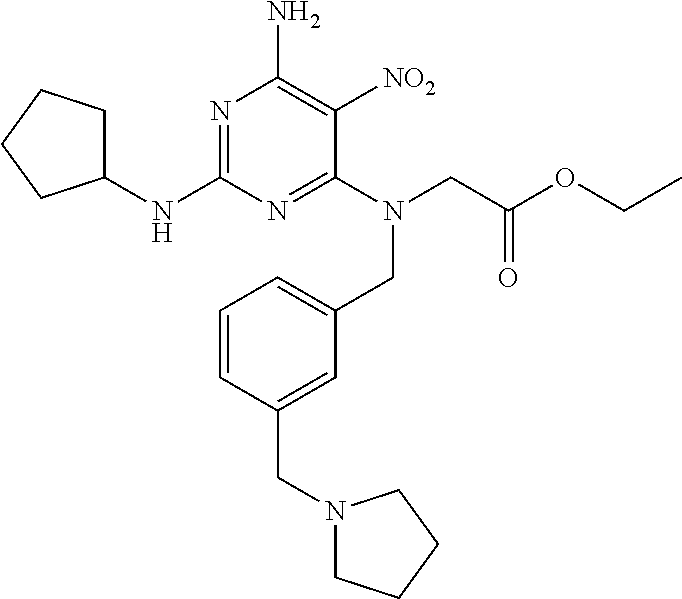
N1=C(NC2CCCC2)N=C(N(CC(OCC)=O)CC2=CC=CC(CN3CCCC3)=C2)C([NO2])=C1N
